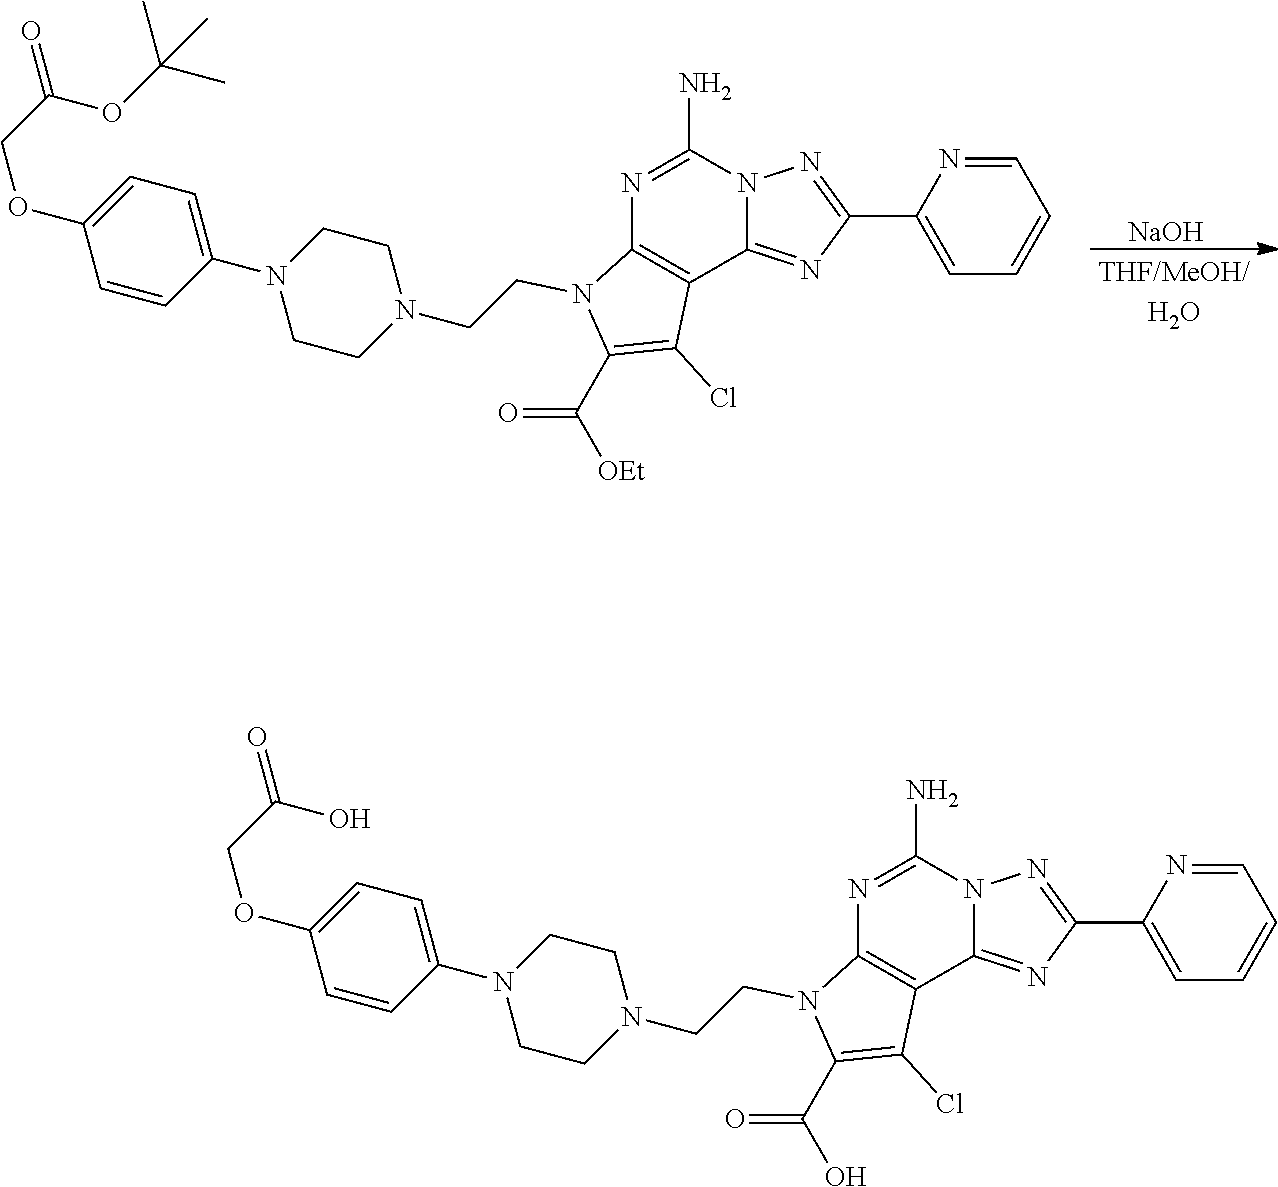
[NaOH].C1=C(C2=NN3C(=N2)C2=C(N(CCN4CCN(C5=CC=C(OCC(OC(C)(C)C)=O)C=C5)CC4)C(C(=O)[OEt])=C2Cl)N=C3N)N=CC=C1.C1=C(C2=NN3C(=N2)C2=C(N(CCN4CCN(C5=CC=C(OCC(O)=O)C=C5)CC4)C(C(=O)O)=C2Cl)N=C3N)N=CC=C1
